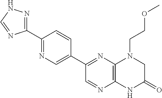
C1(C2=NC3=C(N=C2)NC(=O)CN3CCOC)=CN=C(C2=NNC=N2)C=C1
